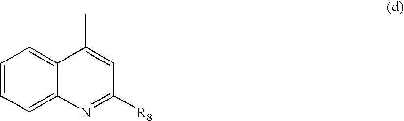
C1=CC=C2C(=C1)C(C)=CC([R8])=N2
